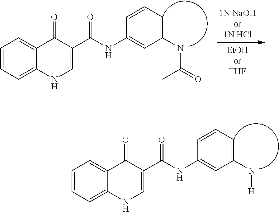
C1=CC=C2C(=C1)C(=O)C(C(NC1=CC(N[H])=CC=C1)=O)=CN2.C1=CC=C2C(=C1)C(=O)C(C(NC1=CC(NC(=O)C)=CC=C1)=O)=CN2
